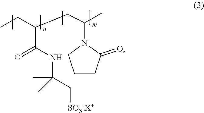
CCC(CC(C)N1CCCC1=O)C(NC(C[SO3-X+])(C)C)=O
